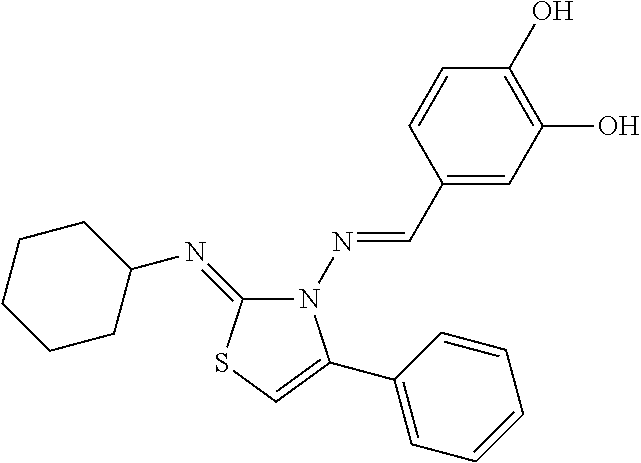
C1(C=NN2C(C3=CC=CC=C3)=CSC2=NC2CCCCC2)=CC(O)=C(O)C=C1
